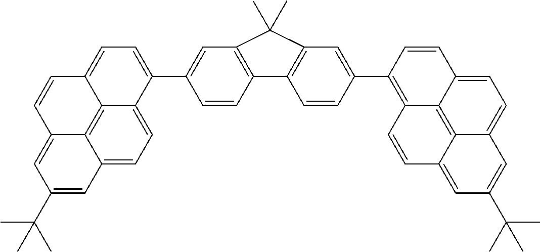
C1(C(C)(C)C)=CC2=CC=C3C4=C2C(=C1)C=CC4=CC=C3C1=CC2=C(C=C1)C1=C(C=C(C3=C4C5=C6C(=CC(C(C)(C)C)=CC6=CC=C5C=C3)C=C4)C=C1)C2(C)C
